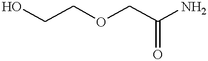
OCCOCC(N)=O
